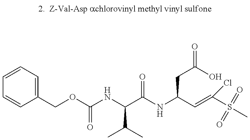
C1=CC=C(COC(NC(C(C)C)C(NC(C=C(S(C)(=O)=O)Cl)CC(=O)O)=O)=O)C=C1
